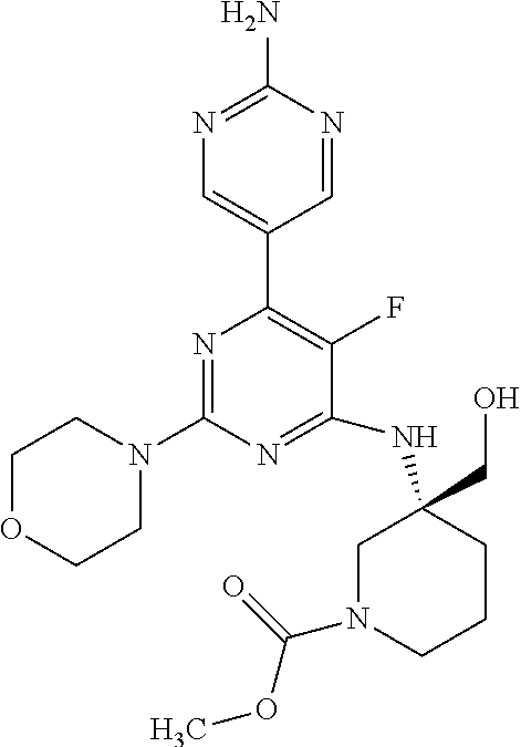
N1=C(N)N=CC(C2=C(F)C(NC3(CO)CN(C(=O)OC)CCC3)=NC(N3CCOCC3)=N2)=C1
